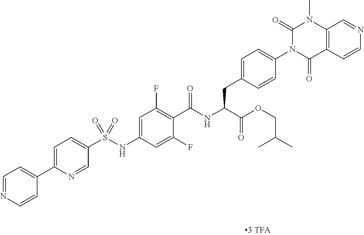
C12=C(C=CN=C1)C(=O)N(C1=CC=C(CC(C(=O)OCC(C)C)NC(=O)C3=C(F)C=C(NS(C4=CC=C(C5=CC=NC=C5)N=C4)(=O)=O)C=C3F)C=C1)C(=O)N2C
